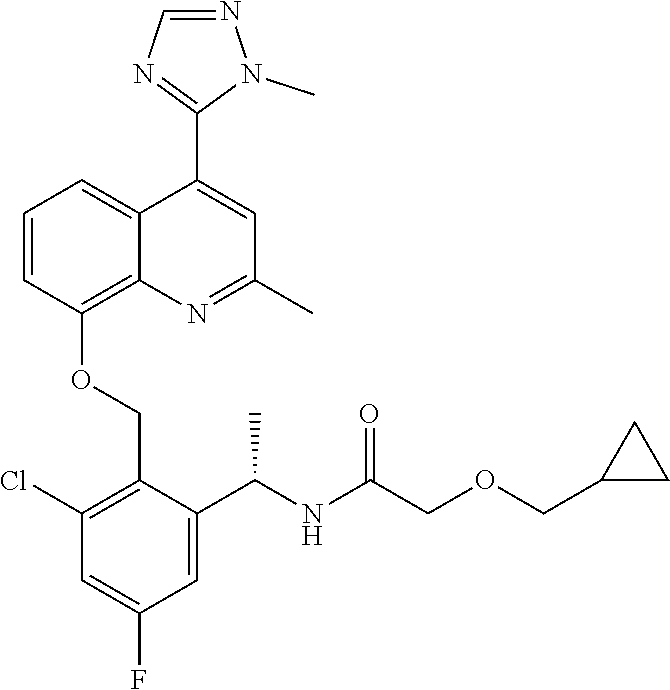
C1=CC(OCC2=C(Cl)C=C(F)C=C2C(NC(COCC2CC2)=O)C)=C2C(=C1)C(C1=NC=NN1C)=CC(C)=N2
